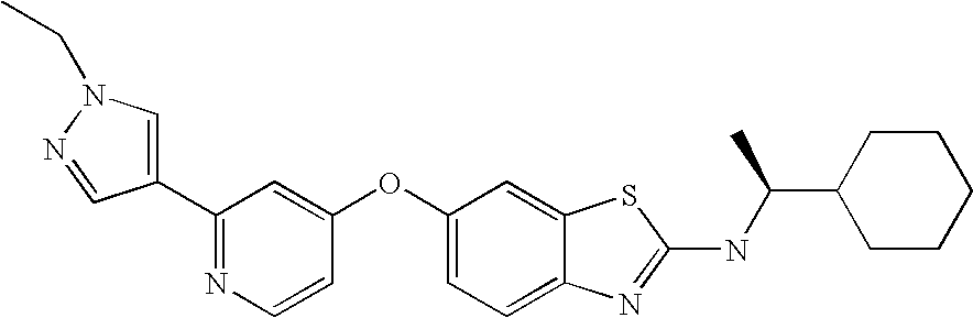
C1(C2=CN(CC)N=C2)=NC=CC(OC2=CC=C3C(=C2)SC(NC(C2CCCCC2)C)=N3)=C1
